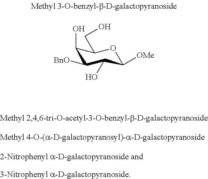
C1(O)C([BnO])C(O)C([OMe])OC1CO
